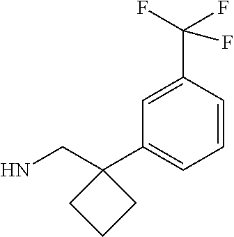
C1=CC(C(F)(F)F)=CC(C2(CN)CCC2)=C1
